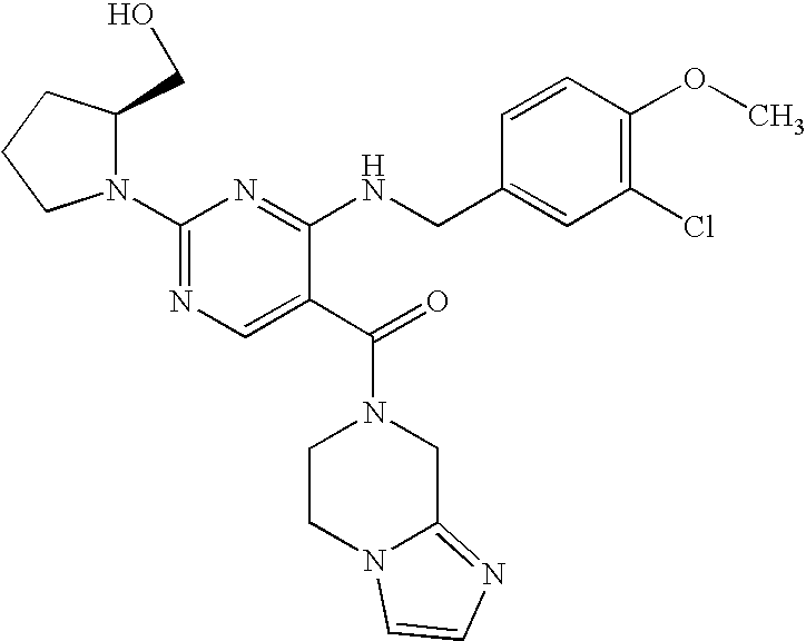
N1(C2=NC=C(C(=O)N3CCN4C(=NC=C4)C3)C(NCC3=CC(Cl)=C(OC)C=C3)=N2)C(CO)CCC1
